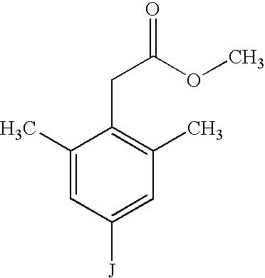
C1(C)=CC([J])=CC(C)=C1CC(=O)OC
